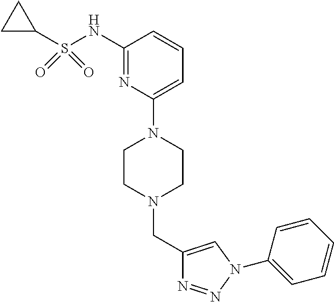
C1(CN2CCN(C3=CC=CC(NS(C4CC4)(=O)=O)=N3)CC2)=CN(C2=CC=CC=C2)N=N1
